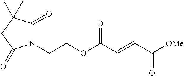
N1(CCOC(C=CC([OMe])=O)=O)C(=O)C(C)(C)CC1=O
